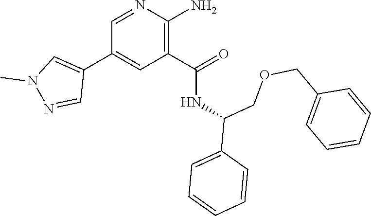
C1(C(NC(COCC2=CC=CC=C2)C2=CC=CC=C2)=O)=C(N)N=CC(C2=CN(C)N=C2)=C1
